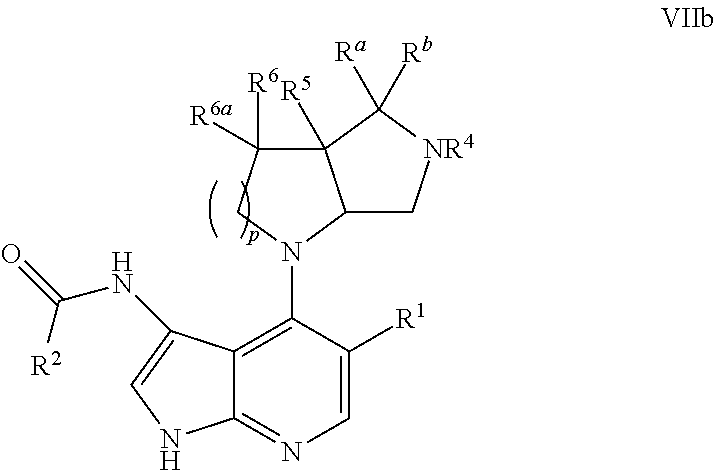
C1=C([R1])C(N2C3C[NR4]C([Ra])([Rb])C3([R5])C([R6])([R6a])C2)=C2C(=N1)NC=C2NC([R2])=O
